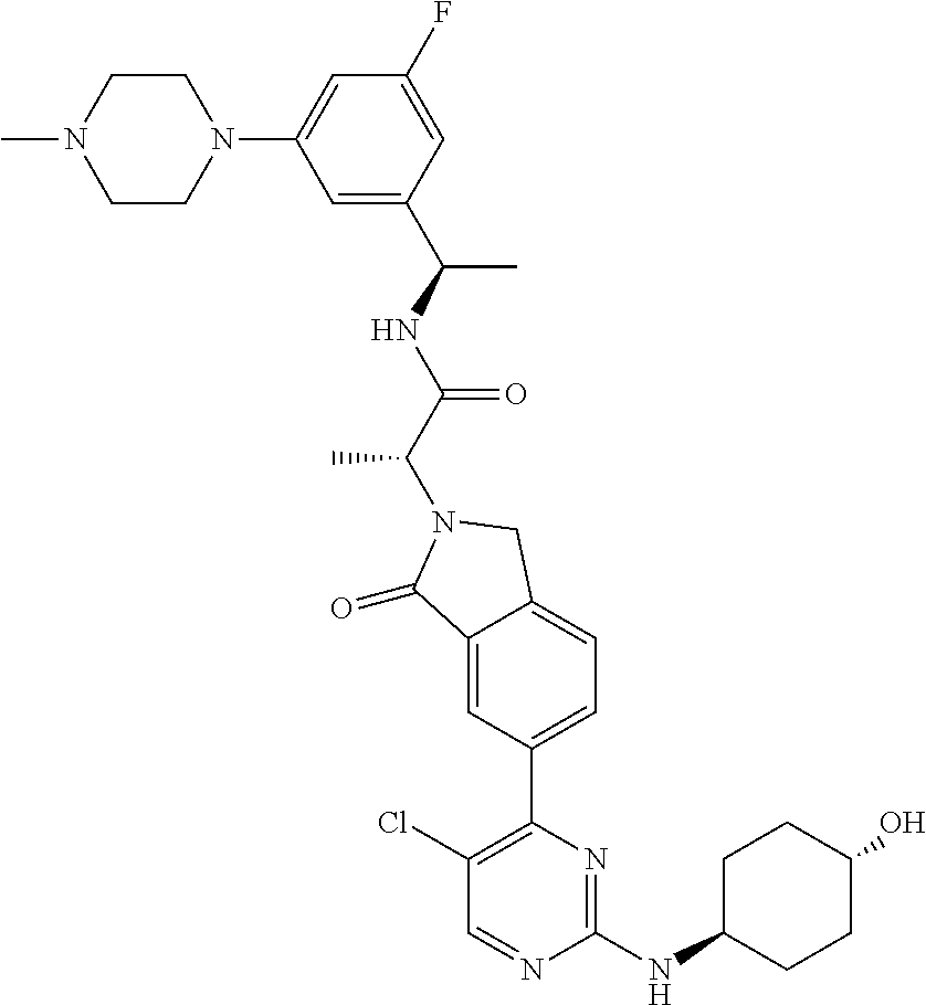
C1(=O)C2=CC(C3=C(Cl)C=NC(NC4CCC(O)CC4)=N3)=CC=C2CN1C(C(=O)NC(C1=CC(N2CCN(C)CC2)=CC(F)=C1)C)C
